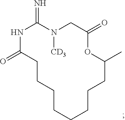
N1C(=O)CCCCCCCCC(C)OC(=O)CN([CD3])C1=N
